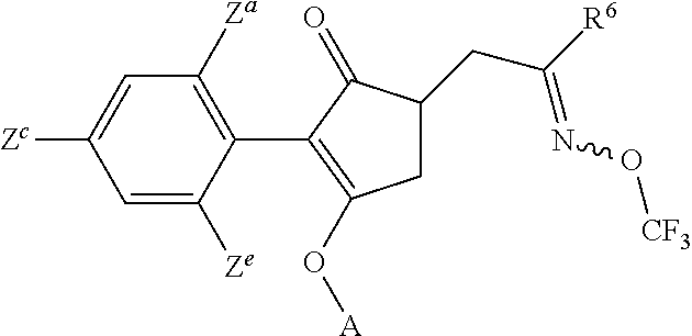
C1=C([Zc])C=C([Ze])C(C2=C(O[A])CC(CC([R6])=NO[CF3])C2=O)=C1[Za]
